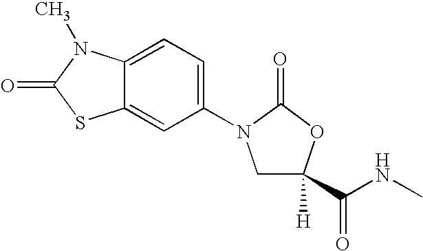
C12=CC(N3CC(C(NC)=O)([H])OC3=O)=CC=C1N(C)C(=O)S2
